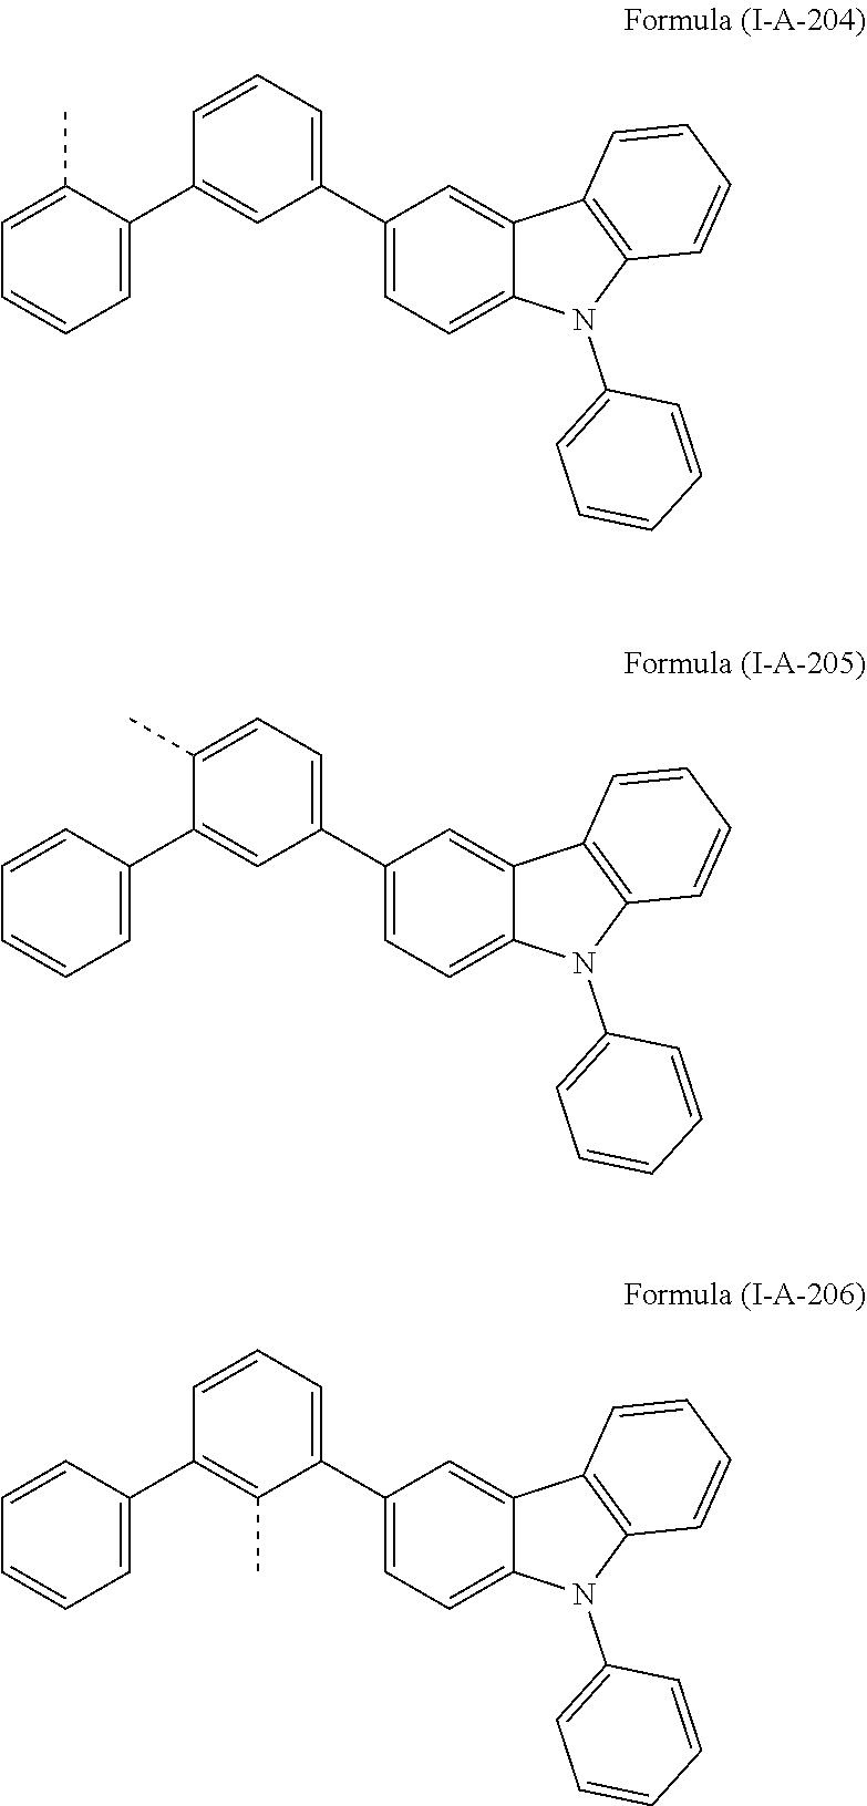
C1=C(C2=CC(C3=CC=C4C(=C3)C3=C(N4C4=CC=CC=C4)C=CC=C3)=CC=C2)C(C)=CC=C1.C1=C(C2=CC(C3=CC=C4C(=C3)C3=C(N4C4=CC=CC=C4)C=CC=C3)=CC=C2C)C=CC=C1.C1=C(C2=C(C)C(C3=CC=C4C(=C3)C3=C(N4C4=CC=CC=C4)C=CC=C3)=CC=C2)C=CC=C1
